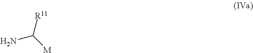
NC([M])[R11]
